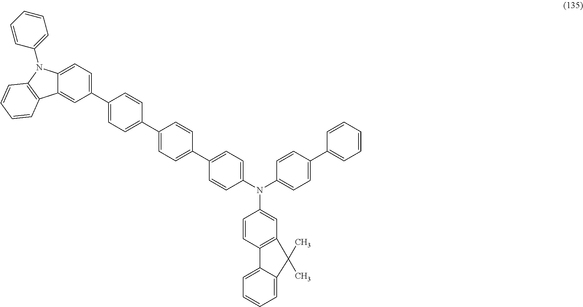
C1(C2=CC=C(C3=CC=C(C4=CC=C(N(C5=CC=C(C6=CC=CC=C6)C=C5)C5=CC6=C(C=C5)C5=CC=CC=C5C6(C)C)C=C4)C=C3)C=C2)=CC=C2C(=C1)C1=C(N2C2=CC=CC=C2)C=CC=C1
